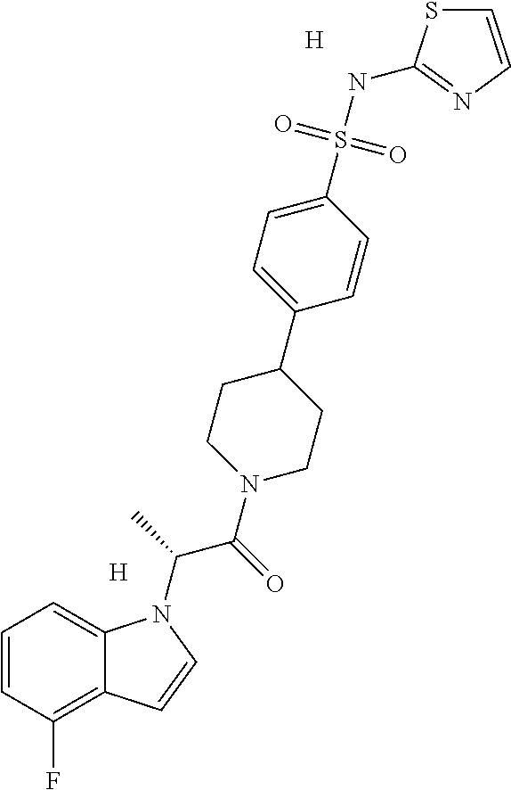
[H].C1=CC(F)=C2C(=C1)N(C(C)C(=O)N1CCC(C3=CC=C(S(NC4=NC=CS4)(=O)=O)C=C3)CC1)C=C2.[H]
